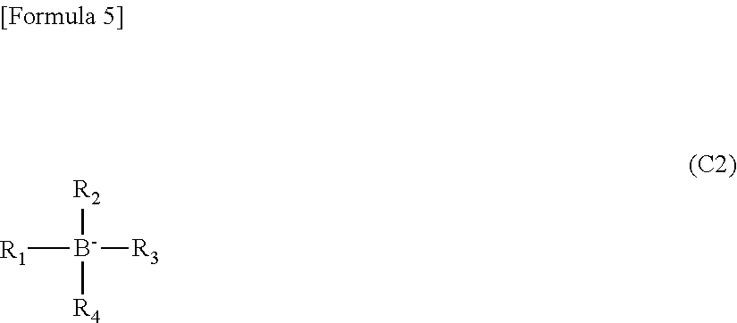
[R2][B-]([R4])([R3])[R1]
